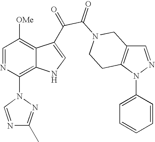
C1=NN(C2=CC=CC=C2)C2=C1CN(C(=O)C(=O)C1=CNC3=C(N4N=C(C)N=C4)N=CC([OMe])=C31)CC2
